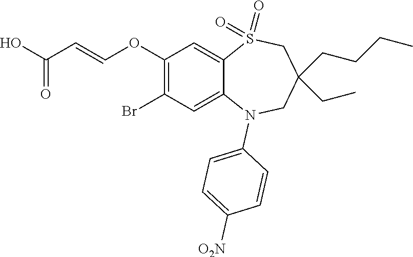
OC(C=COC1=C(Br)C=C2C(=C1)S(=O)(=O)CC(CCCC)(CC)CN2C1=CC=C([O2N])C=C1)=O
